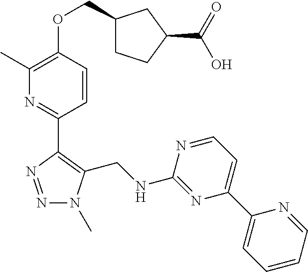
N1=NC(C2=NC(C)=C(OCC3CCC(C(=O)O)C3)C=C2)=C(CNC2=NC(C3=CC=CC=N3)=CC=N2)N1C
